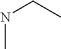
N(C)CC
